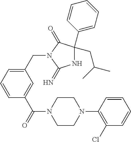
C1(CC(C)C)(C2=CC=CC=C2)NC(=N)N(CC2=CC=CC(C(=O)N3CCN(C4=C(Cl)C=CC=C4)CC3)=C2)C1=O
